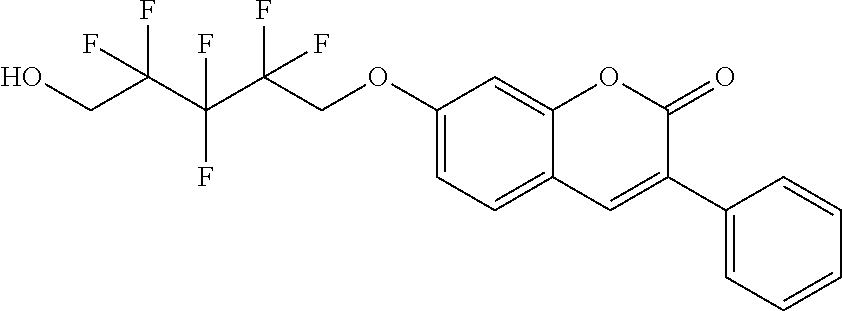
C1(OCC(C(C(CO)(F)F)(F)F)(F)F)=CC=C2C(=C1)OC(=O)C(C1=CC=CC=C1)=C2
